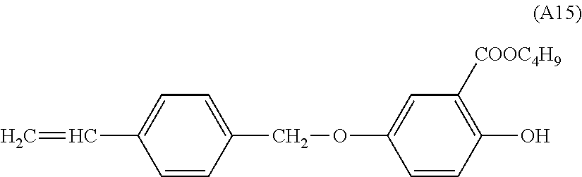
C1=CC(COC2=CC([COOC4H9])=C(O)C=C2)=CC=C1C=C
